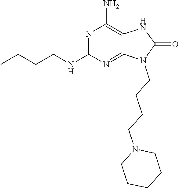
N1=C(NCCCC)N=C2C(=C1N)NC(=O)N2CCCCN1CCCCC1
